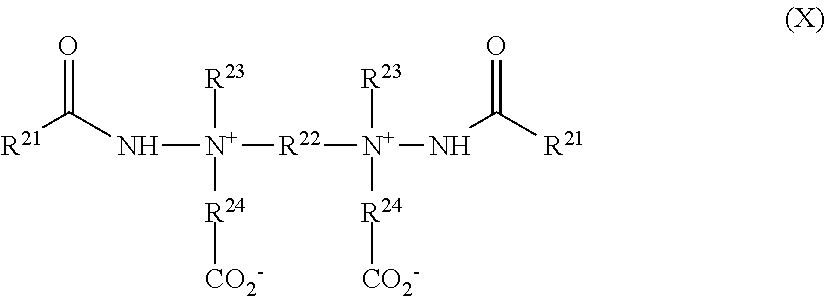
[R21]C(N[N+]([R22][N+]([R23])(NC([R21])=O)[R24][CO2-])([R23])[R24][CO2-])=O
